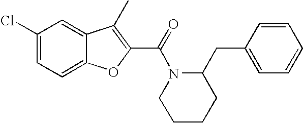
C1(C(=O)N2CCCCC2CC2=CC=CC=C2)=C(C)C2=CC(Cl)=CC=C2O1
